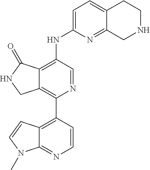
C12=C(C3=C4C(=NC=C3)N(C)C=C4)N=CC(NC3=CC=C4C(=N3)CNCC4)=C1C(=O)NC2
